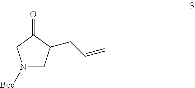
N1([Boc])CC(CC=C)C(=O)C1
